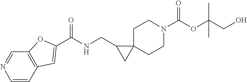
C1C2(CCN(C(OC(CO)(C)C)=O)C1)C(CNC(=O)C1=CC3=C(C=NC=C3)O1)C2
